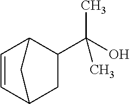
OC(C1CC2C=CC1C2)(C)C
